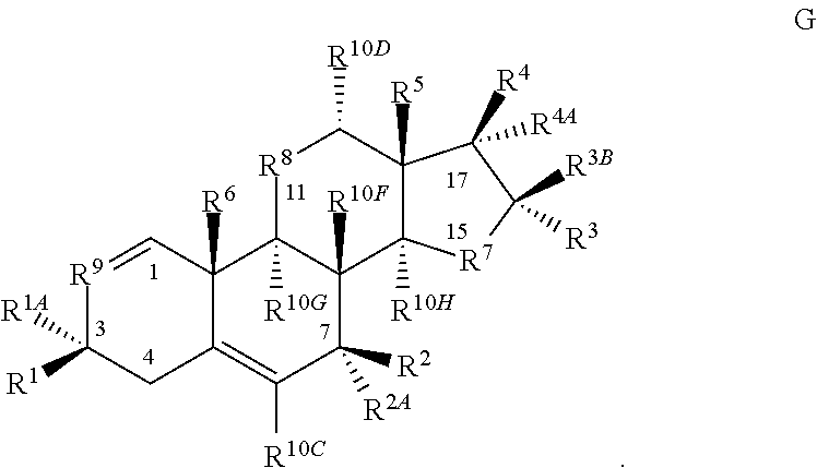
[R9]1=CC2([R6])C(=C([R10C])C([R2A])([R2])C3([R10F])C2([R10G])[R8]C([R10D])C2([R5])C3([R10H])[R7]C([R3B])([R3])C2([R4])[R4A])CC1([R1A])[R1]
